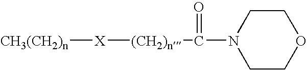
[CH3(CH2)n][X][(CH2)n]C(N1CCOCC1)=O
